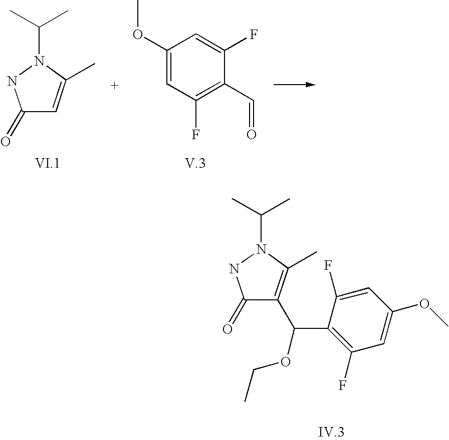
C1(=O)C=C(C)N(C(C)C)N1.C1(OC)=CC(F)=C(C=O)C(F)=C1.C1(=O)C(C(OCC)C2=C(F)C=C(OC)C=C2F)=C(C)N(C(C)C)N1
